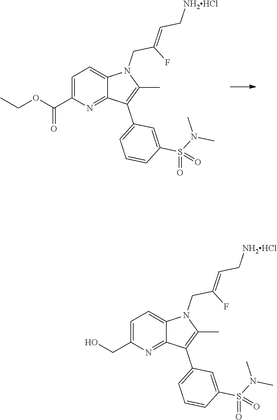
C1=C(CO)N=C2C(=C1)N(CC(F)=CC[NH2HCl])C(C)=C2C1=CC=CC(S(N(C)C)(=O)=O)=C1.C1=C(C(OCC)=O)N=C2C(=C1)N(CC(F)=CC[NH2HCl])C(C)=C2C1=CC=CC(S(N(C)C)(=O)=O)=C1
